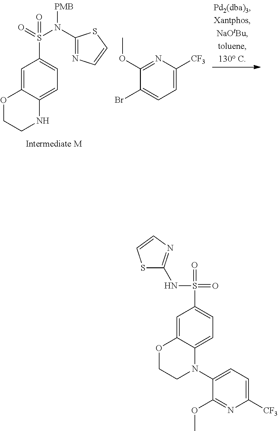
C12=CC=C(S(=O)(=O)N(C3=NC=CS3)[PMB])C=C1OCCN2.C1=C(Br)C(OC)=NC([CF3])=C1.C12=CC=C(S(=O)(=O)NC3=NC=CS3)C=C1OCCN2C1=CC=C([CF3])N=C1OC
